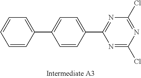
C1=CC(C2=CC=C(C3=NC(Cl)=NC(Cl)=N3)C=C2)=CC=C1
